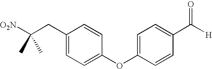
C1(CC([O2N])(C)C)=CC=C(OC2=CC=C(C([H])=O)C=C2)C=C1
